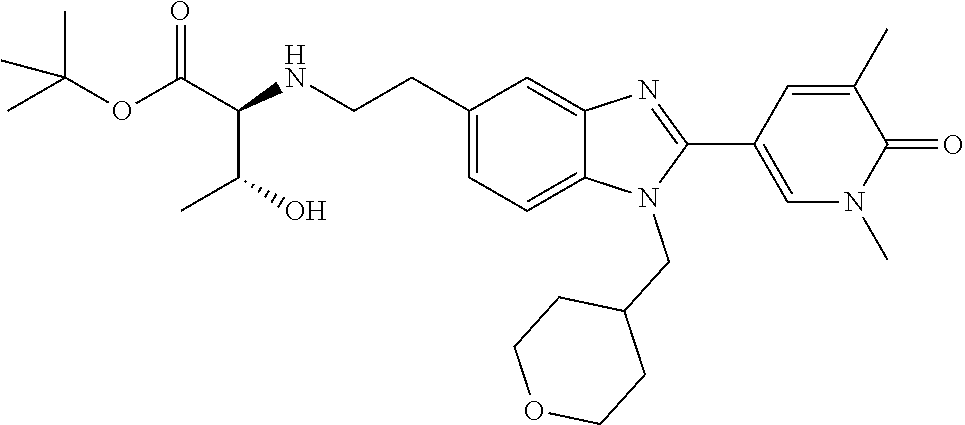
C1=C(CCNC(C(OC(C)(C)C)=O)C(O)C)C=C2C(=C1)N(CC1CCOCC1)C(C1=CN(C)C(=O)C(C)=C1)=N2
